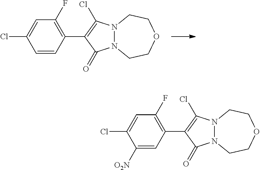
C1=CC(C2=C(Cl)N3N(C2=O)CCOCC3)=C(F)C=C1Cl.C1([O2N])=CC(C2=C(Cl)N3N(C2=O)CCOCC3)=C(F)C=C1Cl
